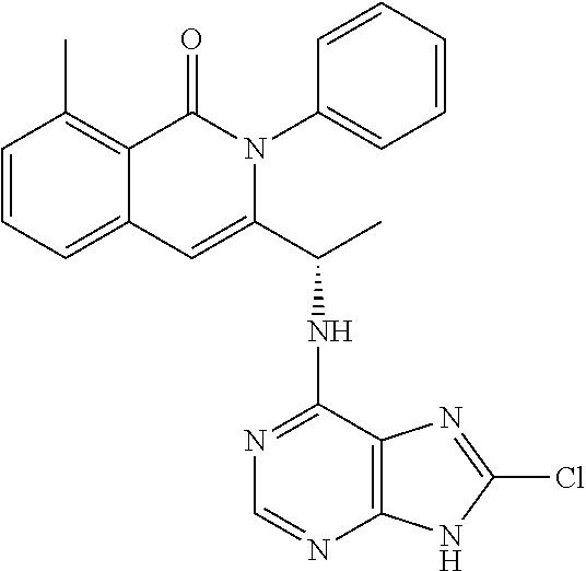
C1=CC=C2C(=C1C)C(=O)N(C1=CC=CC=C1)C(C(NC1=NC=NC3=C1N=C(Cl)N3)C)=C2
